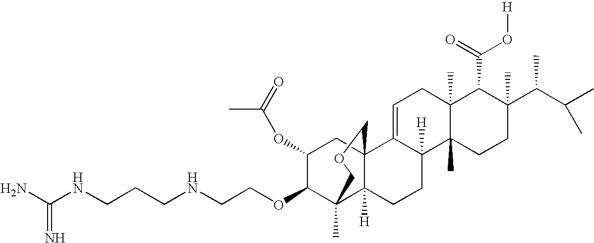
C1=C2C([H])(C3(C)C(C)(C1)C(C(=O)O[H])C(C(C(C)C)C)(C)CC3)CCC1([H])C3(C)C(OCCNCCCNC(N)=N)C(OC(C)=O)CC21COC3
